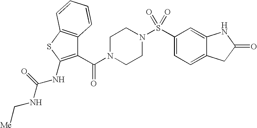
C1(C(=O)N2CCN(S(C3=CC=C4C(=C3)NC(=O)C4)(=O)=O)CC2)=C(NC(NC[Me])=O)SC2=C1C=CC=C2
